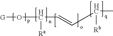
[G]OC([Ra])C=CC(C)[Rb]
